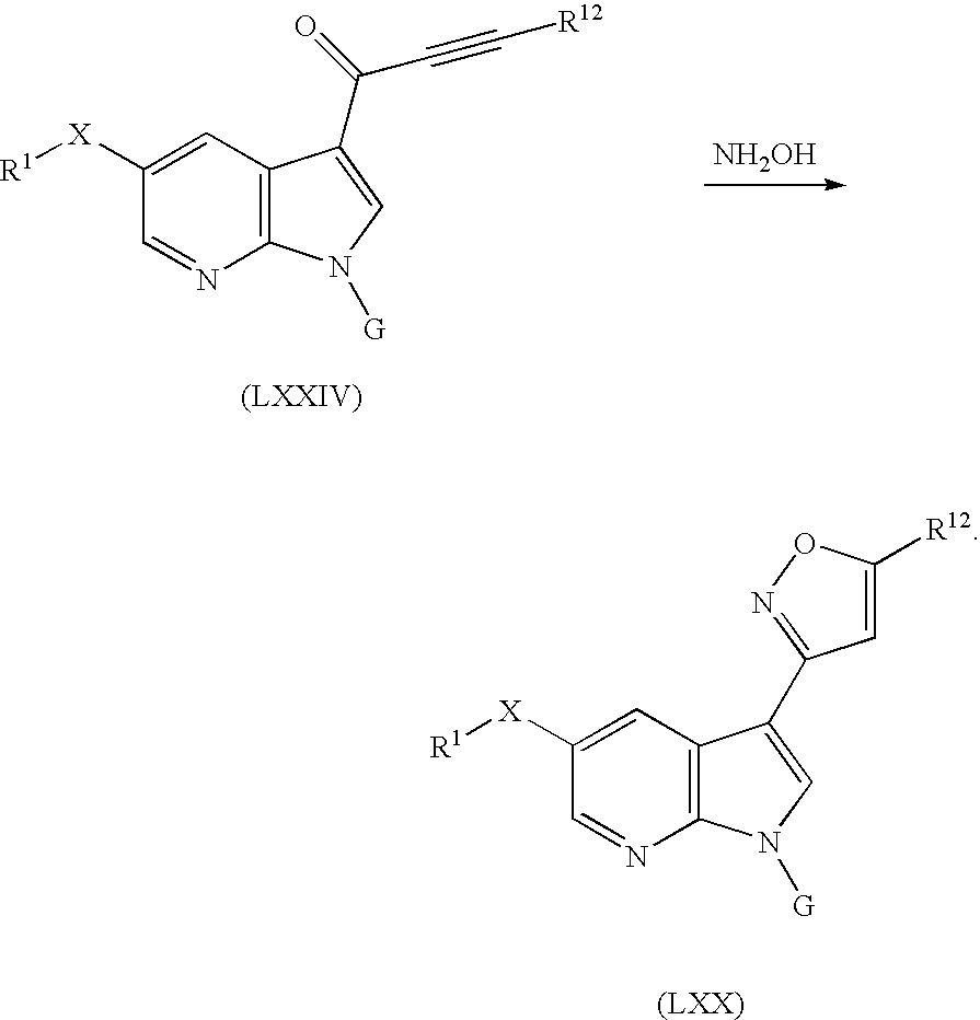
C12=C(C=C([X][R1])C=N1)C(C1=NOC([R12])=C1)=CN2[G].C12=C(C=C([X][R1])C=N1)C(C(=O)C#C[R12])=CN2[G].[NH2OH]
